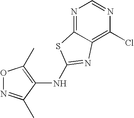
N(C1=NC2=C(Cl)N=CN=C2S1)C1=C(C)ON=C1C
